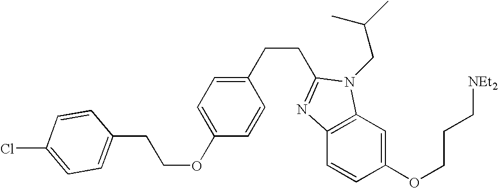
C12=C(C=CC(OCCC[NEt2])=C1)N=C(CCC1=CC=C(OCCC3=CC=C(Cl)C=C3)C=C1)N2CC(C)C
